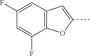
C12=C(C=C(F)C=C1F)C=C(C)O2
